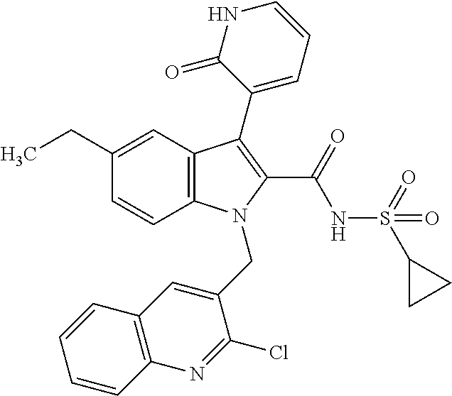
C12=C(C=C(CC)C=C1)C(C1=CC=CNC1=O)=C(C(=O)NS(C1CC1)(=O)=O)N2CC1=CC2=C(N=C1Cl)C=CC=C2
